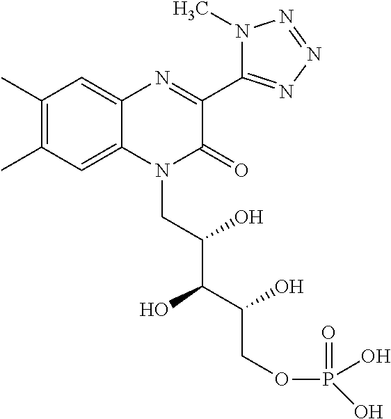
C1(C)=C(C)C=C2C(=C1)N=C(C1=NN=NN1C)C(=O)N2CC(C(C(COP(=O)(O)O)O)O)O
